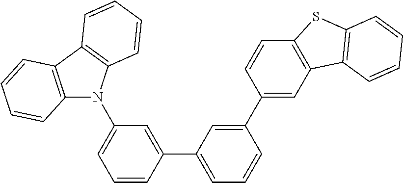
C12=C(C3=C(N1C1=CC=CC(C4=CC=CC(C5=CC6=C(C=C5)SC5=C6C=CC=C5)=C4)=C1)C=CC=C3)C=CC=C2
